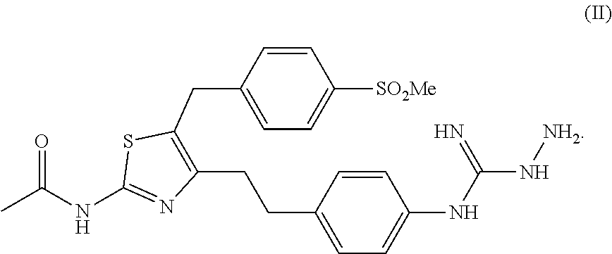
CC(NC1=NC(CCC2=CC=C(NC(N[NH2])=N)C=C2)=C(CC2=CC=C([SO2Me])C=C2)S1)=O
